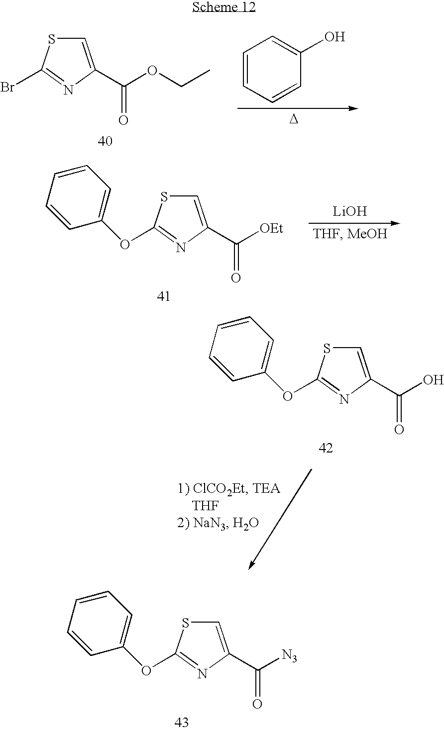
C1=CC=CC(O)=C1.[D].C1=C(C(OCC)=O)N=C(Br)S1.[LiOH].C1=C(C([OEt])=O)N=C(OC2=CC=CC=C2)S1.C1=C(C([N3])=O)N=C(OC2=CC=CC=C2)S1.C1=C(C(O)=O)N=C(OC2=CC=CC=C2)S1
